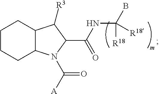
C12C(N(C([A])=O)C(C(=O)NC(B)([R18])[R18])C1[R3])CCCC2
